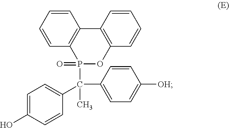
C1=C(O)C=CC(C(P2(=O)OC3=C(C4=C2C=CC=C4)C=CC=C3)(C2=CC=C([OH])C=C2)C)=C1
